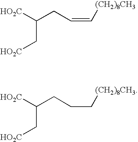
C(C([HO2C])CC=C[(CH2)8CH3])[HO2C].C(C([HO2C])CCC[(CH2)8CH3])[HO2C]
